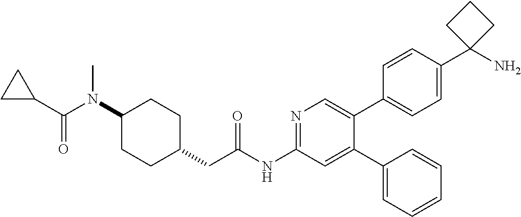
C1(N(C)C(C2CC2)=O)CCC(CC(NC2=NC=C(C3=CC=C(C4(N)CCC4)C=C3)C(C3=CC=CC=C3)=C2)=O)CC1
